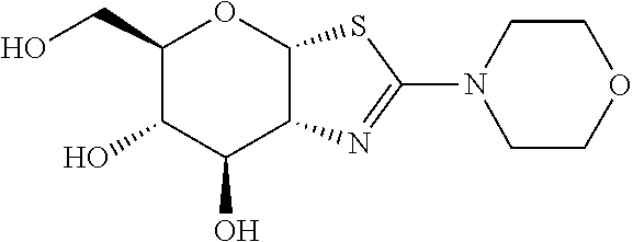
C1(CO)C(O)C(O)C2C(O1)SC(N1CCOCC1)=N2
